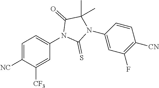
C1=C([NC])C([CF3])=CC(N2C(=S)N(C3=CC(F)=C([CN])C=C3)C(C)(C)C2=O)=C1
